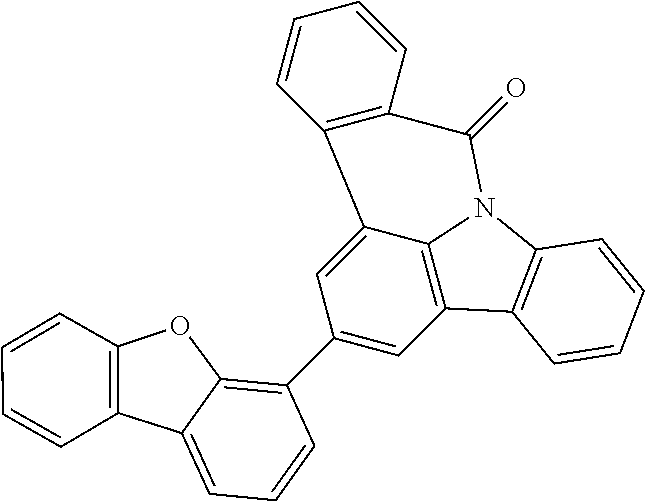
C1(C2=C3C(=CC=C2)C2=C(O3)C=CC=C2)=CC2=C3C(=C1)C1=C(C(=O)N3C3=C2C=CC=C3)C=CC=C1
